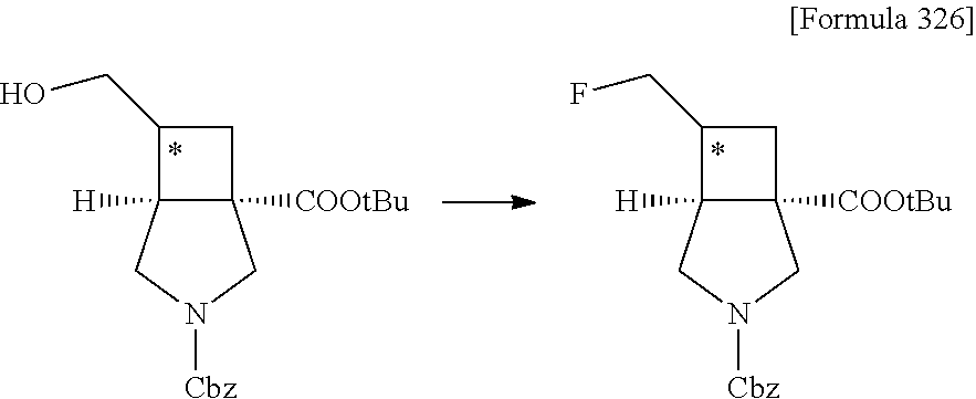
C12([COOtBu])C([H])(CN([Cbz])C1)C(CO)C2.C12([COOtBu])C([H])(CN([Cbz])C1)C(CF)C2
